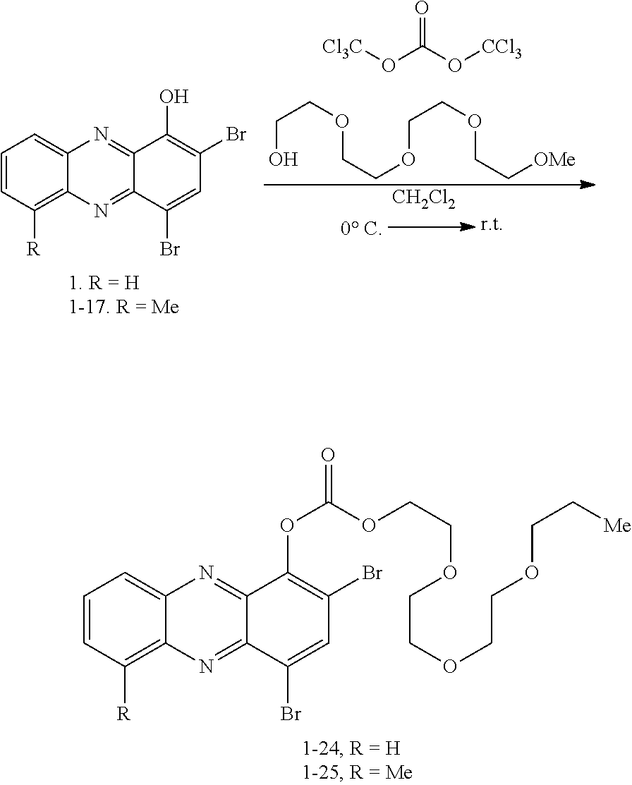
C1=CC([R])=C2C(=C1)N=C1C(=N2)C(Br)=CC(Br)=C1OC(=O)OCCOCCOCCOCC[Me].C1=CC([R])=C2C(=C1)N=C1C(=N2)C(Br)=CC(Br)=C1O.C(O)COCCOCCOCC[OMe].[Cl3C]OC(O[CCl3])=O.[CH2Cl2]
